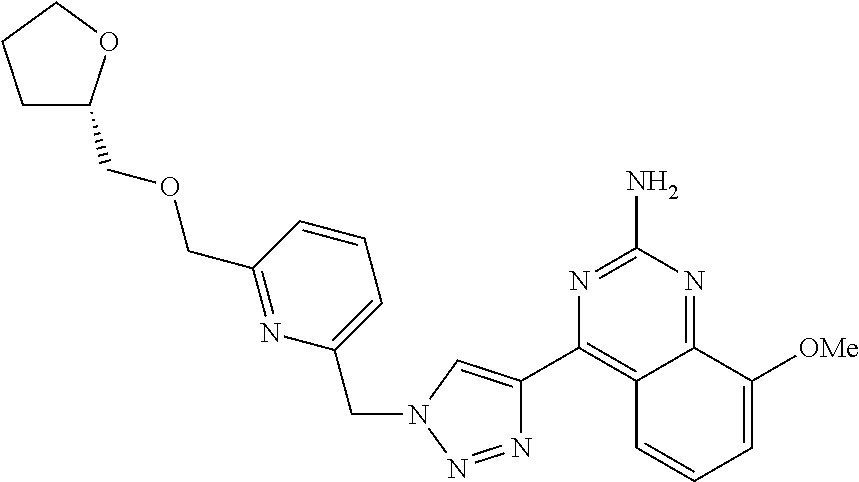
N1=NN(CC2=CC=CC(COCC3CCCO3)=N2)C=C1C1=C2C(=NC(N)=N1)C([OMe])=CC=C2
